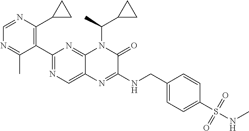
C1(C2=NC=C3C(=N2)N(C(C2CC2)C)C(=O)C(NCC2=CC=C(S(NC)(=O)=O)C=C2)=N3)=C(C2CC2)N=CN=C1C
